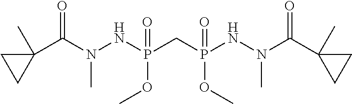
C1(C(N(NP(=O)(OC)CP(=O)(OC)NN(C(C2(C)CC2)=O)C)C)=O)(C)CC1
